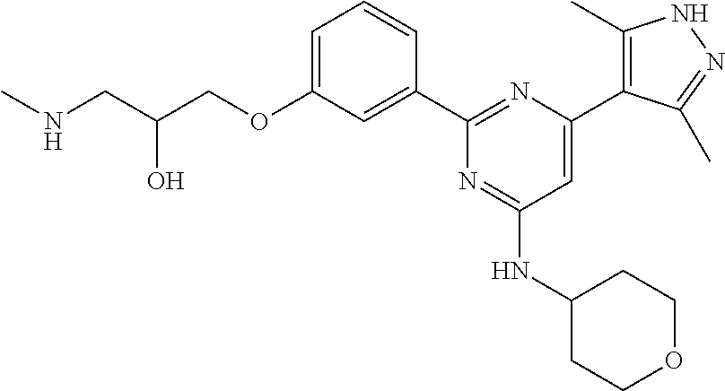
C1=C(OCC(CNC)O)C=C(C2=NC(C3=C(C)NN=C3C)=CC(NC3CCOCC3)=N2)C=C1
